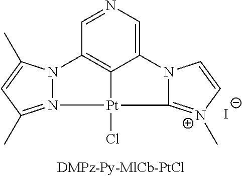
C12=CN=CC3=C1[Pt](Cl)(N1=C(C)C=C(C)N31)C1=[N+](C)C=CN21.[I-]
